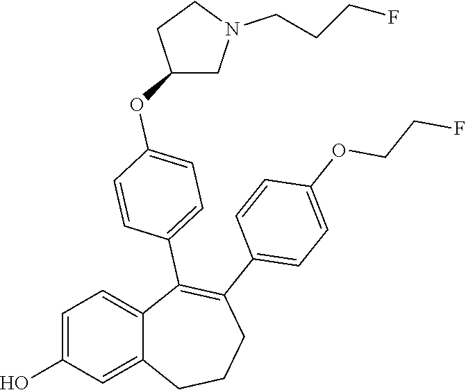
C1=C(O)C=C2C(=C1)C(C1=CC=C(OC3CN(CCCF)CC3)C=C1)=C(C1=CC=C(OCCF)C=C1)CCC2
